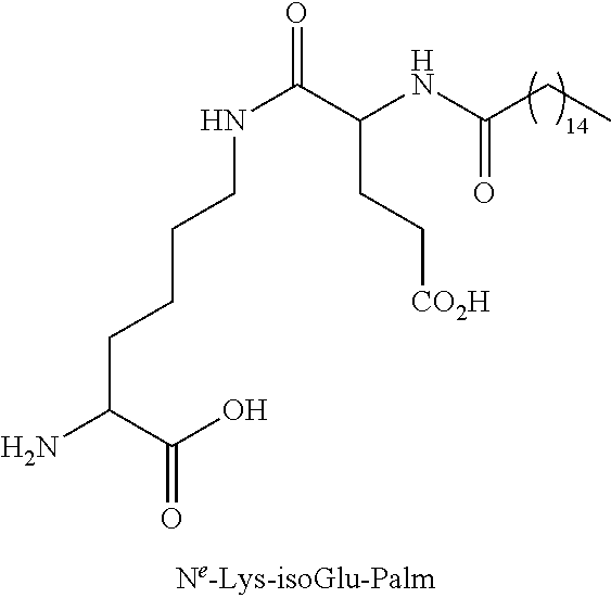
N(C(C(NC(CC)=O)CC[CO2H])=O)CCCCC(N)C(O)=O
